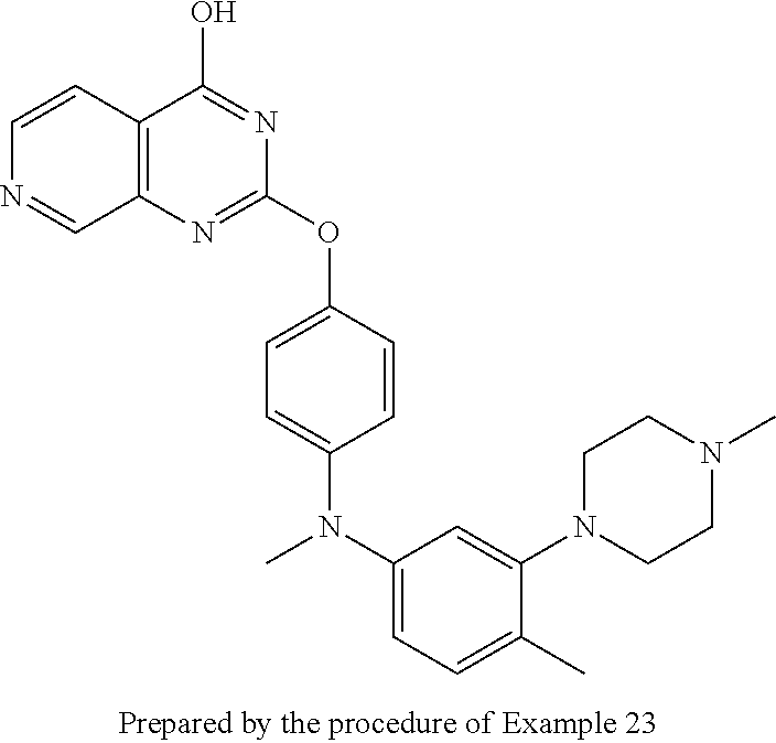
C1=CC2=C(C=N1)N=C(OC1=CC=C(N(C3=CC=C(C)C(N4CCN(C)CC4)=C3)C)C=C1)N=C2O
